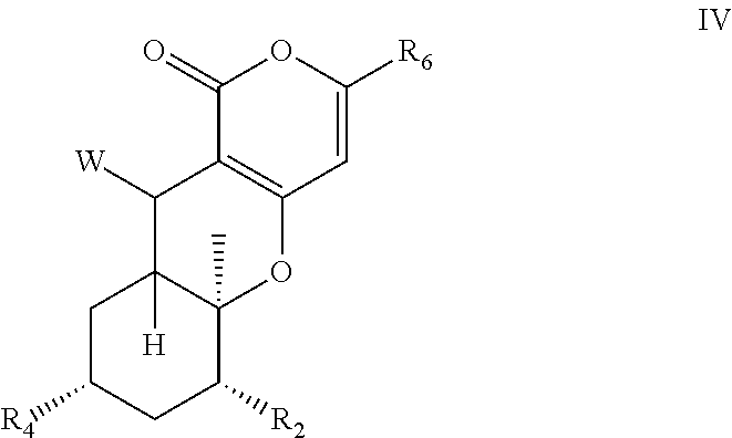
C1(=O)C2=C(C=C([R6])O1)OC1(C)C([H])(C2[W])CC([R4])CC1[R2]
